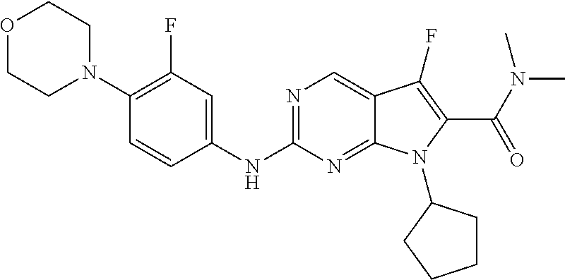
N1=C(NC2=CC(F)=C(N3CCOCC3)C=C2)N=C2C(=C1)C(F)=C(C(N(C)C)=O)N2C1CCCC1
